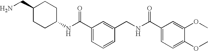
C1(CN)CCC(NC(C2=CC=CC(CNC(C3=CC=C(OC)C(OC)=C3)=O)=C2)=O)CC1
